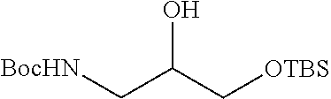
[BocHN]CC(C[OTBS])O
